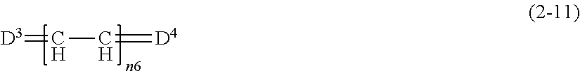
[D3]=CC=[D4]
